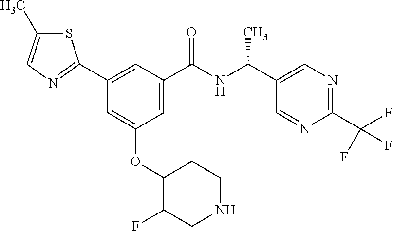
C1=C(C(NC(C2=CN=C(C(F)(F)F)N=C2)C)=O)C=C(C2=NC=C(C)S2)C=C1OC1C(F)CNCC1
